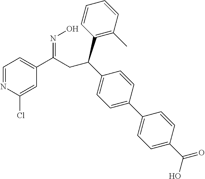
C1=NC(Cl)=CC(C(CC(C2=CC=C(C3=CC=C(C(O)=O)C=C3)C=C2)C2=C(C)C=CC=C2)=NO)=C1
